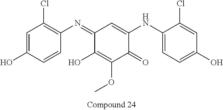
C1=C(O)C=CC(N=C2C(O)=C(OC)C(=O)C(NC3=CC=C(O)C=C3Cl)=C2)=C1Cl
